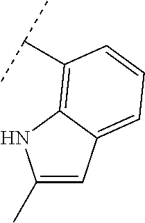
C1(C)=CC2=CC=CC(C(C)C)=C2N1
